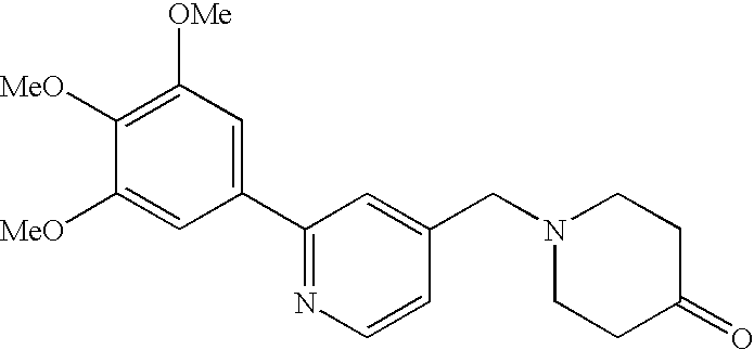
C1([MeO])=C([OMe])C=C(C2=NC=CC(CN3CCC(=O)CC3)=C2)C=C1[MeO]
